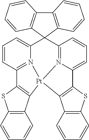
C1=CC2=C(C=C1)C1=C(S2)C2=N3C(=CC=C2)C2(C4=N5C(=CC=C4)C4=C(C6=C(S4)C=CC=C6)[Pt]135)C1=C(C3=C2C=CC=C3)C=CC=C1
